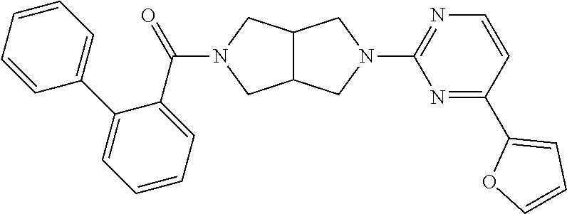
C12C(CN(C3=NC=CC(C4=CC=CO4)=N3)C1)CN(C(=O)C1=CC=CC=C1C1=CC=CC=C1)C2
